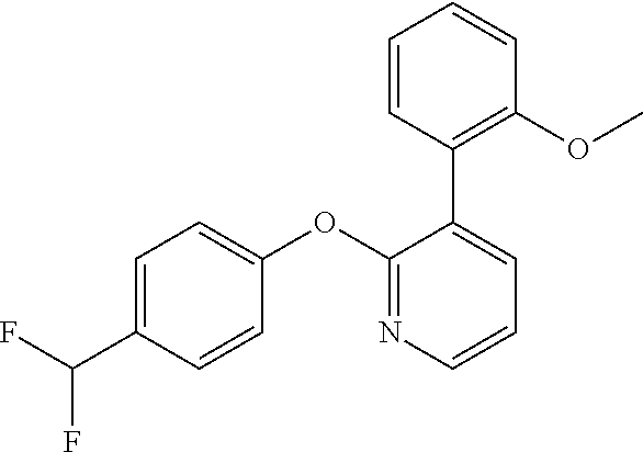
C1=C(C(F)F)C=CC(OC2=NC=CC=C2C2=C(OC)C=CC=C2)=C1
